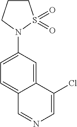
C1CCN(C2=CC=C3C(=C2)C(Cl)=CN=C3)S1(=O)=O
